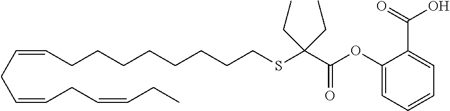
C(=CCC=CCC=CCC)CCCCCCCCSC(C(OC1=CC=CC=C1C(=O)O)=O)(CC)CC
